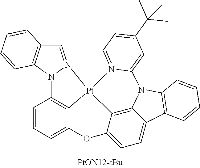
C1=CC=C2C3=C1N1N(=CC4=C1C=CC=C4)[Pt]31C3=C4C(=CC=C3O2)C2=C(N4C3=CC(C(C)(C)C)=CC=N31)C=CC=C2
